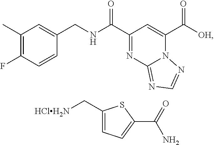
C1(C)=C(F)C=CC(CNC(C2=NC3=NC=NN3C(C([OH])=O)=C2)=O)=C1.C1(C[HClH2N])=CC=C(C(=O)N)S1
